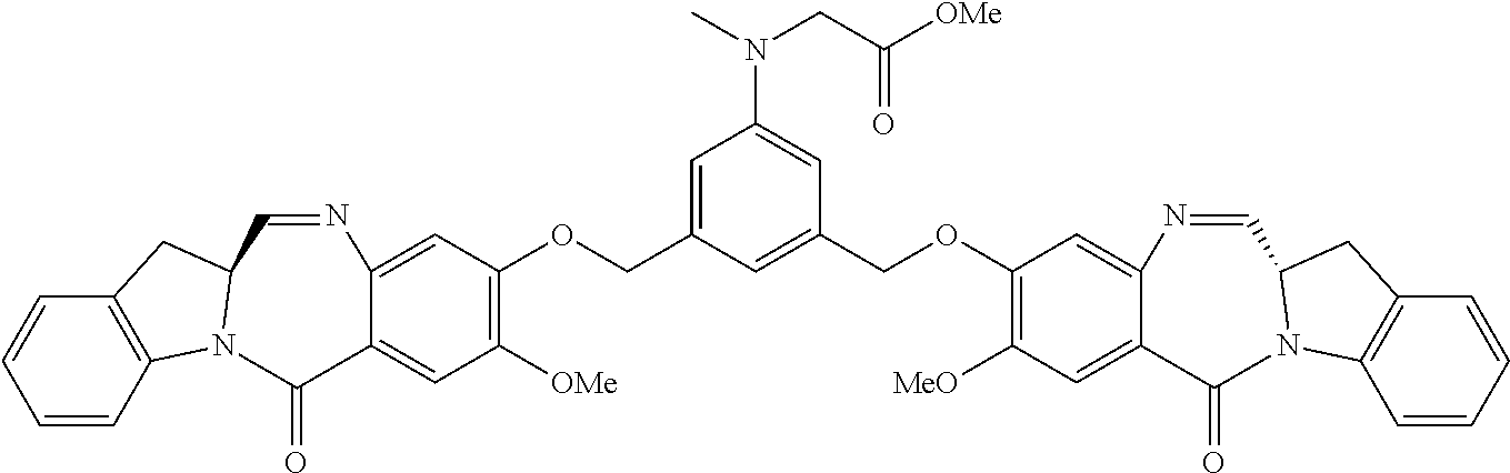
C12=C(C=CC=C1)N1C(C2)C=NC2=CC(OCC3=CC(N(CC([OMe])=O)C)=CC(COC4=C([MeO])C=C5C(=C4)N=CC4N(C6=C(C=CC=C6)C4)C5=O)=C3)=C([OMe])C=C2C1=O
